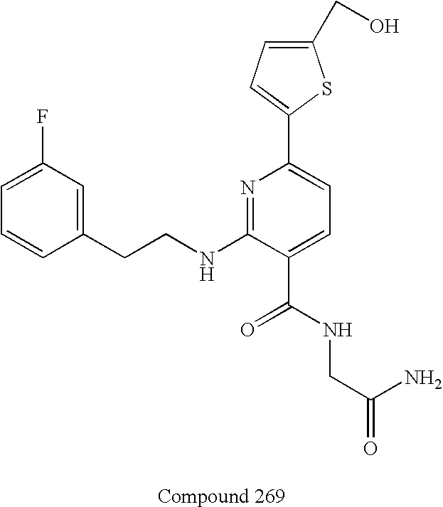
C1=CC(CCNC2=NC(C3=CC=C(CO)S3)=CC=C2C(NCC(N)=O)=O)=CC(F)=C1
